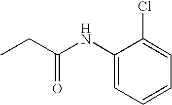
CCC(NC1=CC=CC=C1Cl)=O
